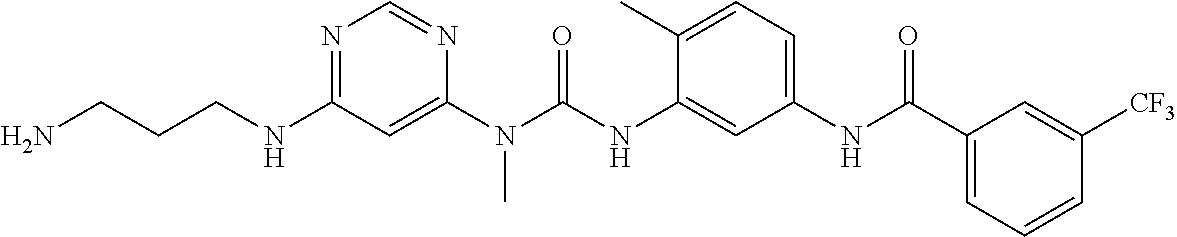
C(CCNC1=NC=NC(N(C(NC2=CC(NC(C3=CC=CC([CF3])=C3)=O)=CC=C2C)=O)C)=C1)N
